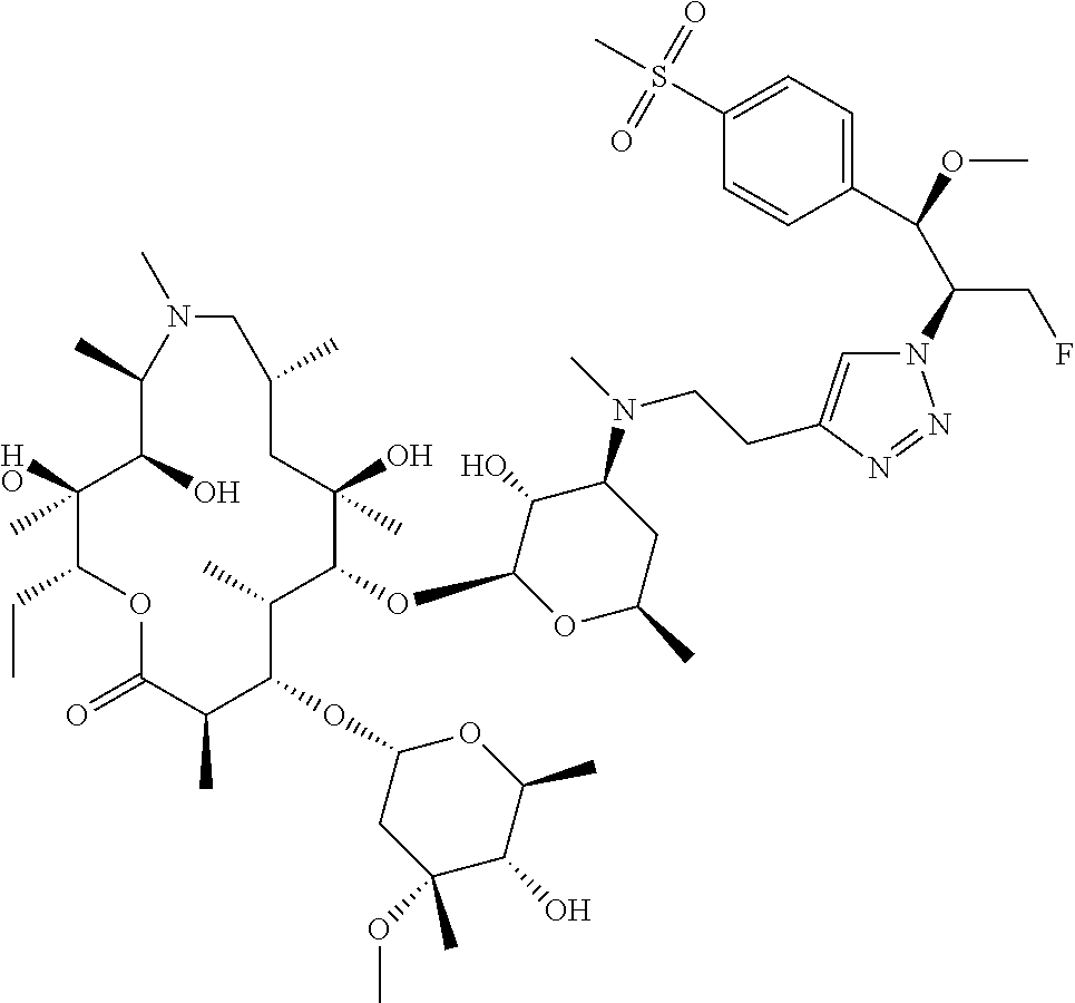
C1(O)(C)C(CC)OC(=O)C(C)C(OC2CC(OC)(C)C(O)C(C)O2)C(C)C(OC2OC(C)CC(N(C)CCC3=CN(C(C(OC)C4=CC=C(S(C)(=O)=O)C=C4)CF)N=N3)C2O)C(O)(C)CC(C)CN(C)C(C)C1O
